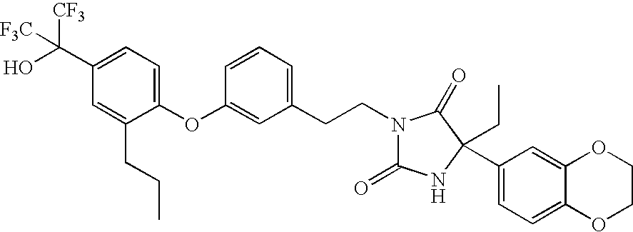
C1(OC2=CC(CCN3C(=O)NC(C4=CC=C5C(=C4)OCCO5)(CC)C3=O)=CC=C2)=CC=C(C(O)([CF3])[F3C])C=C1CCC
